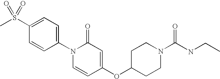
C1=C(S(C)(=O)=O)C=CC(N2C=CC(OC3CCN(C(=O)NCC)CC3)=CC2=O)=C1
